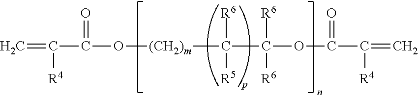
C=C([R4])C(O[(CH2)m]C(C(OC(C(=C)[R4])=O)([R6])[R6])([R6])[R5])=O
